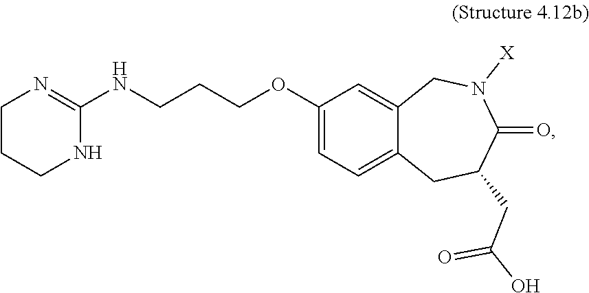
C1(NCCCOC2=CC=C3C(=C2)CN([X])C(=O)C(CC(O)=O)C3)=NCCCN1
